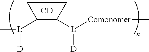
C1([L]([D])C)C([L]([Comonomer]C)[D])CC1.[CD]
